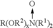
[R(OR2)xN(R1)2]->O
